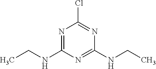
N1=C(NCC)N=C(NCC)N=C1Cl
